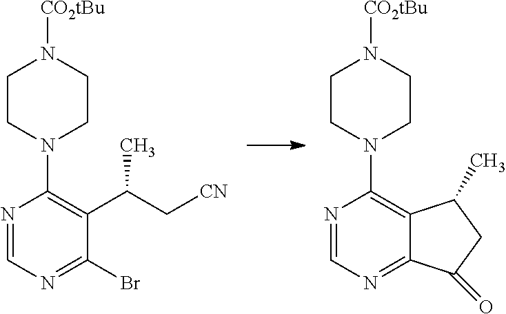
N1=CN=C(Br)C(C(C[CN])C)=C1N1CCN([CO2tBu])CC1.N1=CN=C2C(=C1N1CCN([CO2tBu])CC1)C(C)CC2=O
